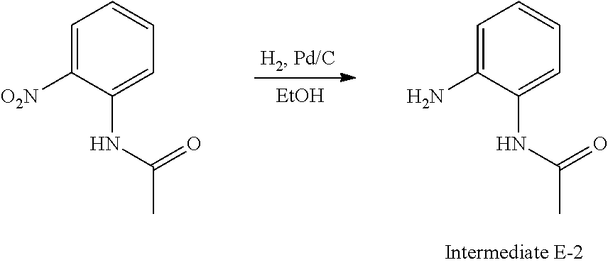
[EtOH].C1=C([O2N])C(NC(C)=O)=CC=C1.C1=C(N)C(NC(C)=O)=CC=C1
